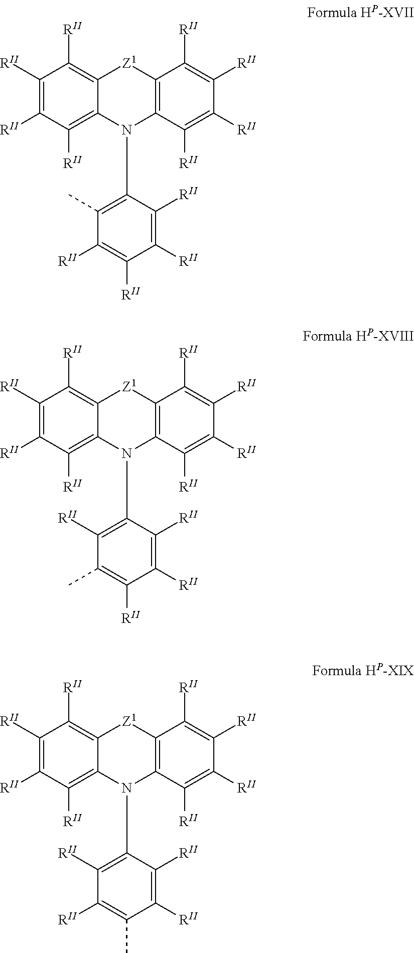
C1([RII])=C([RII])C([RII])=C2C(=C1[RII])[Z1]C1=C(N2C2=C(C)C([RII])=C([RII])C([RII])=C2[RII])C([RII])=C([RII])C([RII])=C1[RII].C1([RII])=C([RII])C([RII])=C2C(=C1[RII])[Z1]C1=C(N2C2=C([RII])C(C)=C([RII])C([RII])=C2[RII])C([RII])=C([RII])C([RII])=C1[RII].C1([RII])=C([RII])C([RII])=C2C(=C1[RII])[Z1]C1=C(N2C2=C([RII])C([RII])=C(C)C([RII])=C2[RII])C([RII])=C([RII])C([RII])=C1[RII]
